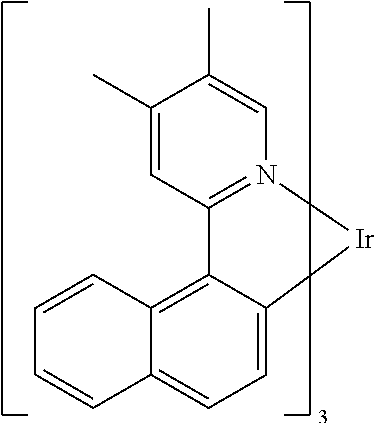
C12=C3C(=CC=C1C=CC=C2)[Ir]N1=C3C=C(C)C(C)=C1
